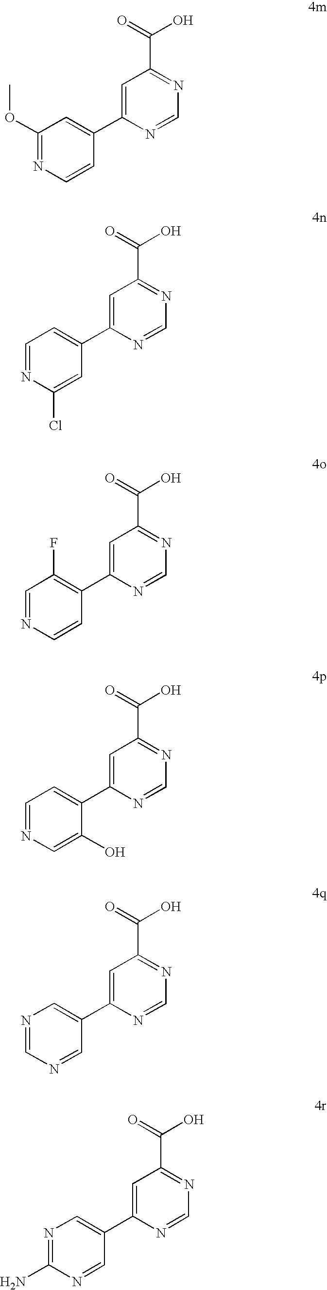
C1(OC)=NC=CC(C2=CC(C(=O)O)=NC=N2)=C1.C1=NC(Cl)=CC(C2=CC(C(=O)O)=NC=N2)=C1.C1=NC=CC(C2=CC(C(=O)O)=NC=N2)=C1F.C1=NC=C(O)C(C2=CC(C(=O)O)=NC=N2)=C1.N1=CN=CC(C2=CC(C(=O)O)=NC=N2)=C1.N1=C(N)N=CC(C2=CC(C(=O)O)=NC=N2)=C1
